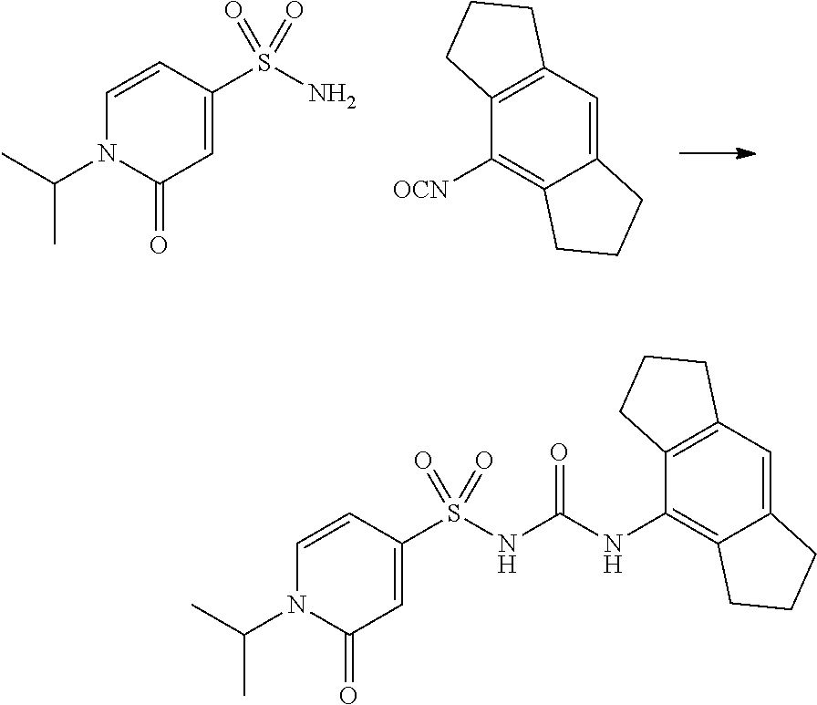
O=S(C1=CC(=O)N(C(C)C)C=C1)(N)=O.C12=C(C([OCN])=C3C(=C1)CCC3)CCC2.S(=O)(=O)(C1=CC(=O)N(C(C)C)C=C1)NC(NC1=C2CCCC2=CC2=C1CCC2)=O
